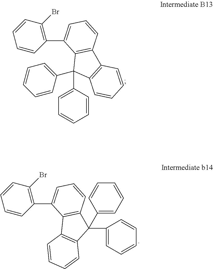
C1=CC=C(C2=C(Br)C=CC=C2)C2=C1C(C1=CC=CC=C1)(C1=CC=CC=C1)C1=C2C=CC=C1.C1=CC=C(C2=C(Br)C=CC=C2)C2=C1C1=C(C=CC=C1)C2(C1=CC=CC=C1)C1=CC=CC=C1
